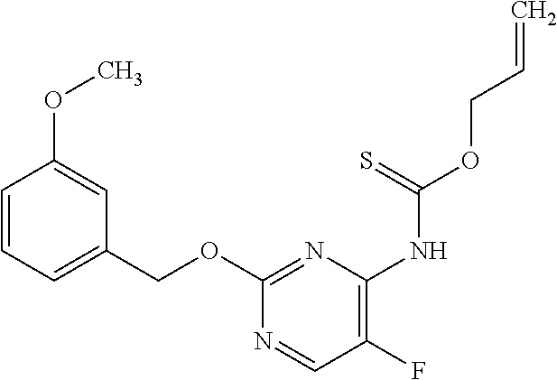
C1(F)=C(NC(OCC=C)=S)N=C(OCC2=CC=CC(OC)=C2)N=C1
